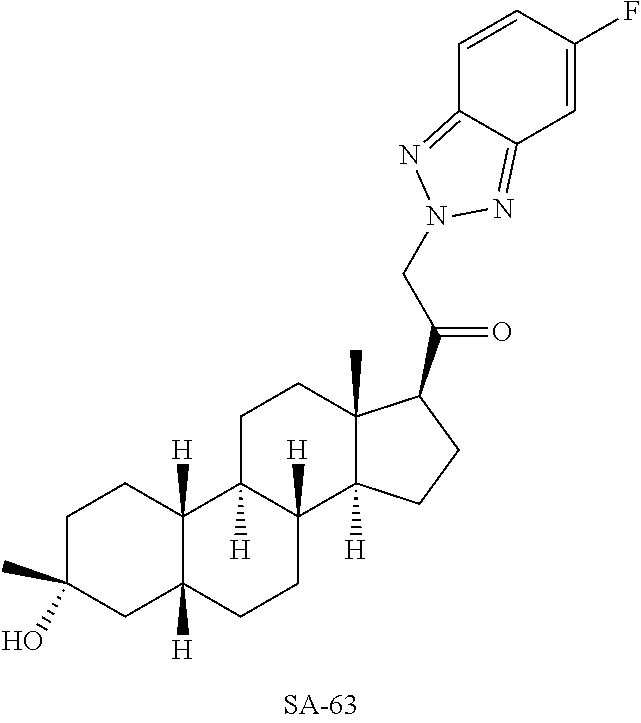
C1C(O)(C)CC2([H])C([H])(C1)C1([H])C([H])(CC2)C2([H])C(C)(CC1)C(C(CN1N=C3C=CC(F)=CC3=N1)=O)CC2
